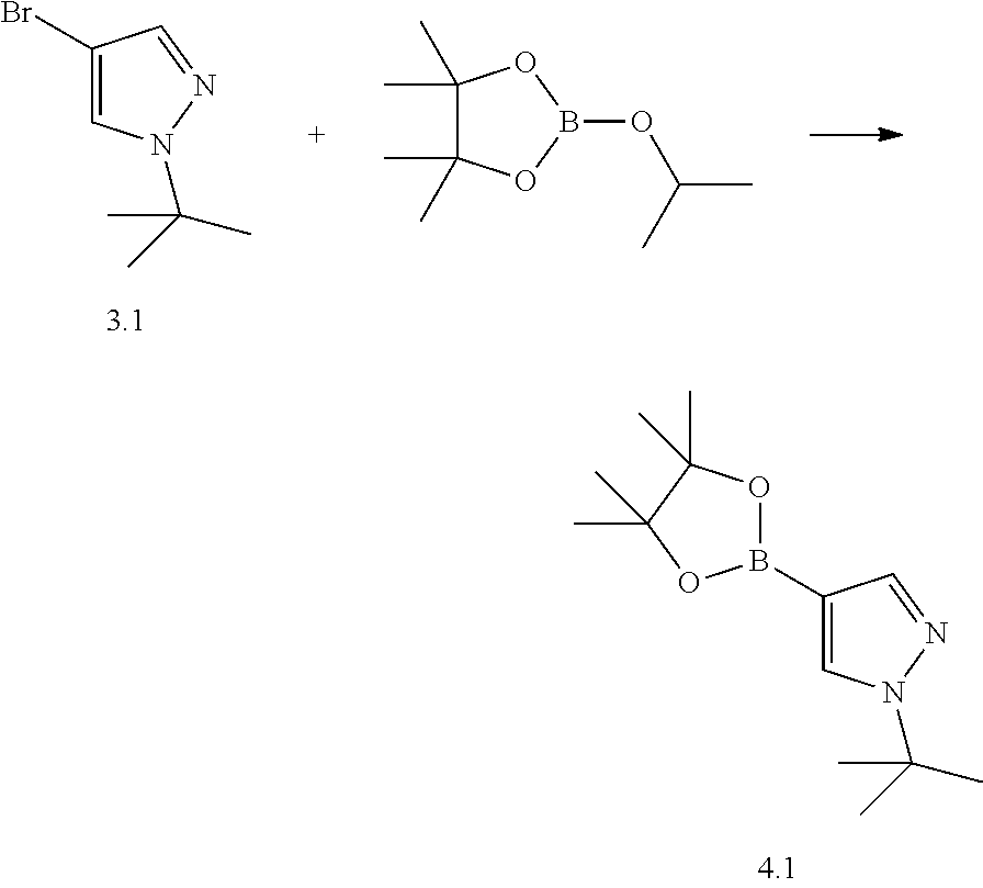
C1(Br)=CN(C(C)(C)C)N=C1.C1(C)(C)C(C)(C)OB(OC(C)C)O1.C1(B2OC(C)(C)C(C)(C)O2)=CN(C(C)(C)C)N=C1
